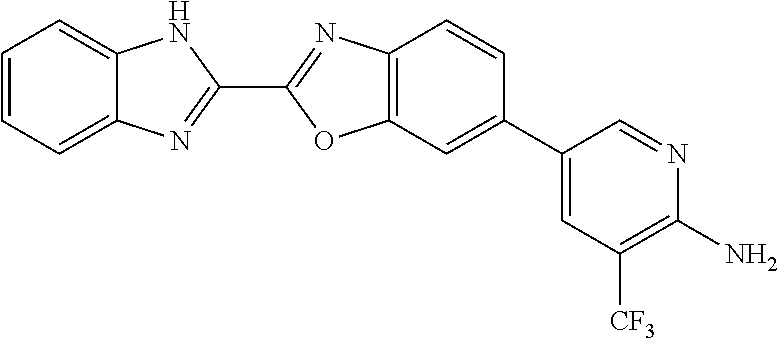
C12=C(C=C(C3=CC([CF3])=C(N)N=C3)C=C1)OC(C1=NC3=CC=CC=C3N1)=N2
